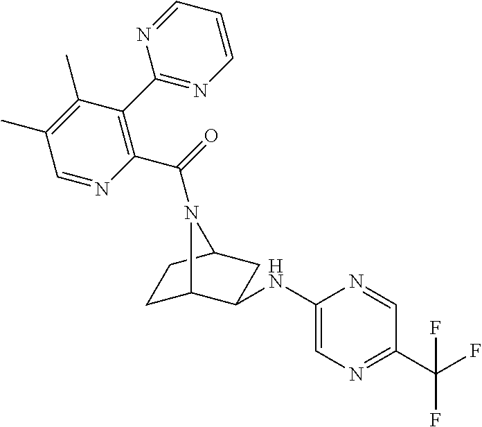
C1(NC2C3CCC(C2)N3C(=O)C2=C(C3=NC=CC=N3)C(C)=C(C)C=N2)=CN=C(C(F)(F)F)C=N1
